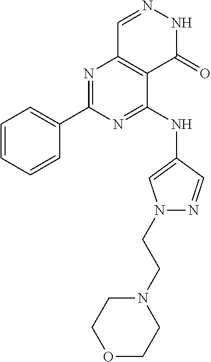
N1=C(NC2=CN(CCN3CCOCC3)N=C2)C2=C(N=C1C1=CC=CC=C1)C=NNC2=O
